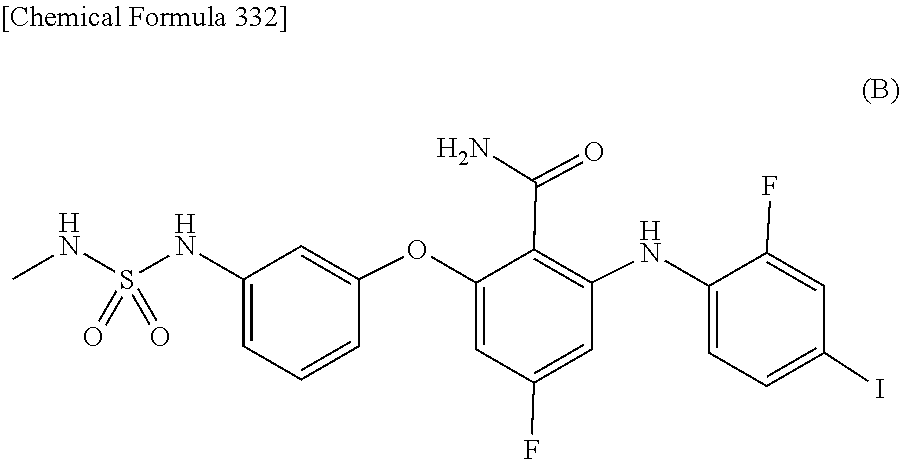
C1=C(NC2=C(C(N)=O)C(OC3=CC(NS(=O)(=O)NC)=CC=C3)=CC(F)=C2)C(F)=CC(I)=C1
